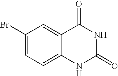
C1=C2C(=CC(Br)=C1)C(=O)NC(=O)N2
